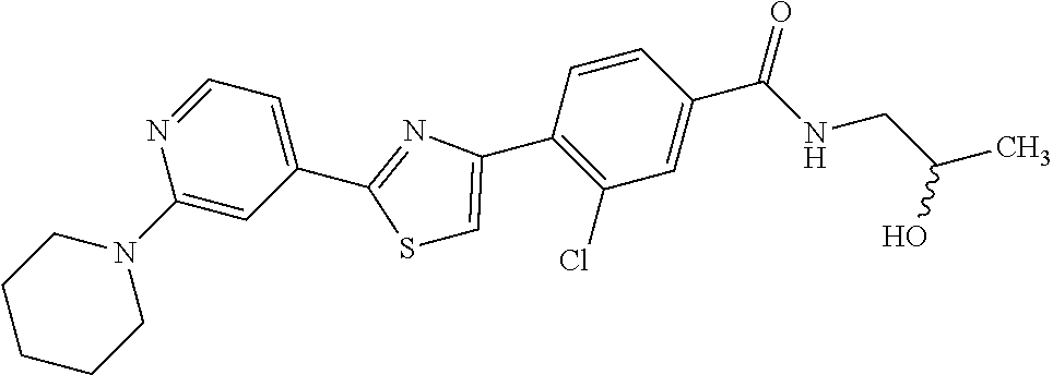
C1=NC(N2CCCCC2)=CC(C2=NC(C3=C(Cl)C=C(C(NCC(C)O)=O)C=C3)=CS2)=C1
